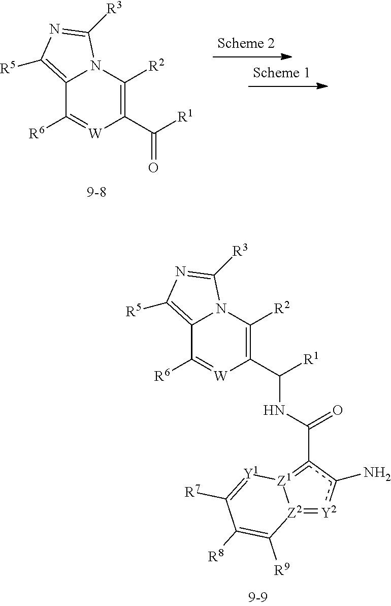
C12=C([R5])N=C([R3])N1C([R2])=C(C([R1])=O)[W]=C2[R6].[Z2]12=[Y2]c(N)c(C(NC(C3=C([R2])N4C(=C([R5])N=C4[R3])C([R6])=[W]3)[R1])=O)=[Z1]1[Y1]=C([R7])C([R8])=C2[R9]
